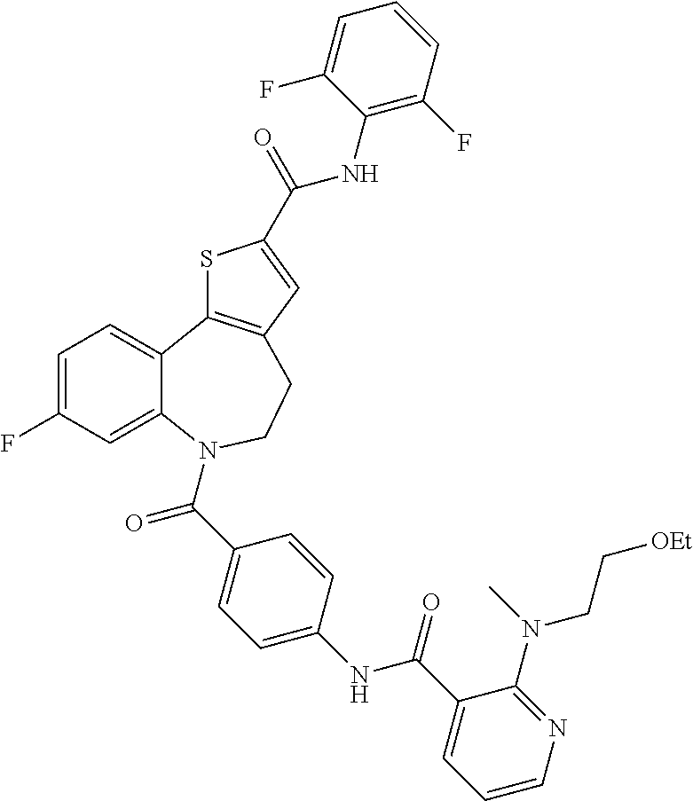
C1=C(F)C=C2C(=C1)C1=C(CCN2C(C2=CC=C(NC(C3=CC=CN=C3N(CC[OEt])C)=O)C=C2)=O)C=C(C(NC2=C(F)C=CC=C2F)=O)S1
